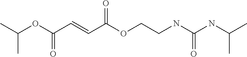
CC(OC(C=CC(OCCNC(NC(C)C)=O)=O)=O)C
